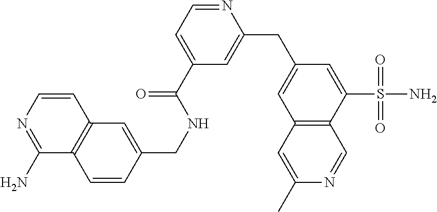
C1=CN=C(N)C2=C1C=C(CNC(C1=CC=NC(CC3=CC4=C(C(S(N)(=O)=O)=C3)C=NC(C)=C4)=C1)=O)C=C2
